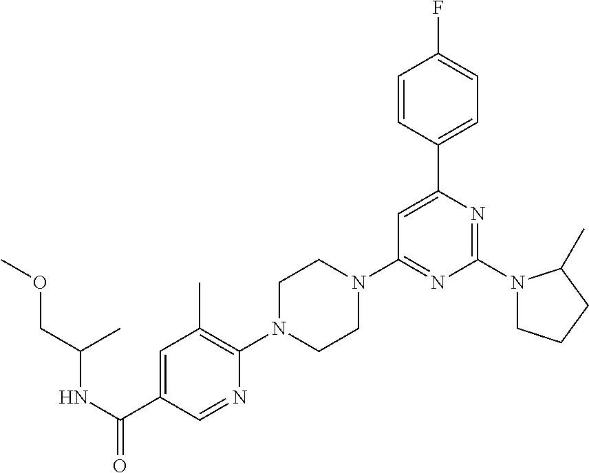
N(C(C1=CC(C)=C(N2CCN(C3=NC(N4CCCC4C)=NC(C4=CC=C(F)C=C4)=C3)CC2)N=C1)=O)C(COC)C
